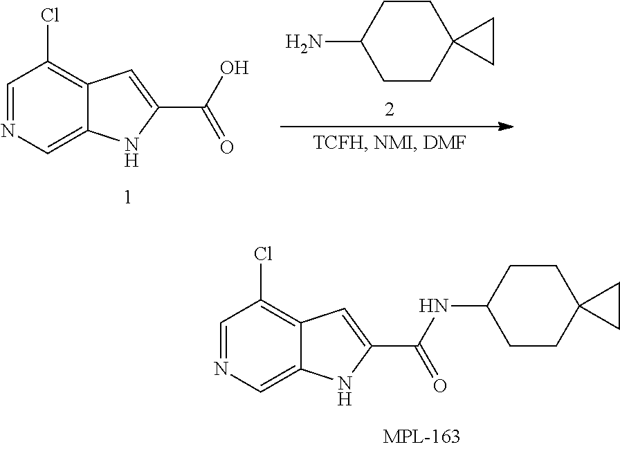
C1=NC=C2C(=C1Cl)C=C(C(NC1CCC3(CC1)CC3)=O)N2.C1=NC=C2C(=C1Cl)C=C(C(O)=O)N2.C1CC(N)CCC12CC2
